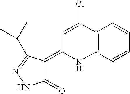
ClC1=CC(=C2C(=O)NN=C2C(C)C)NC2=C1C=CC=C2
